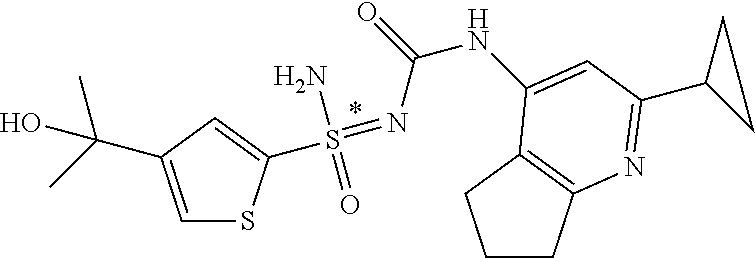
C1=C(C(C)(C)O)C=C(S(=NC(NC2=CC(C3CC3)=NC3=C2CCC3)=O)(N)=O)S1
